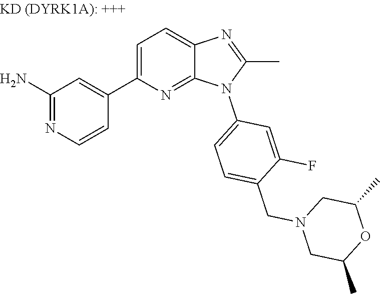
C1(C2=CC=C3N=C(C)N(C4=CC=C(CN5CC(C)OC(C)C5)C(F)=C4)C3=N2)=CC(N)=NC=C1
